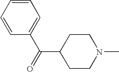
C1CN(C)CCC1C(=O)C1=CC=CC=C1
